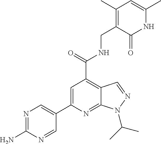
N1=C(N)N=CC(C2=CC(C(NCC3=C(C)C=C(C)NC3=O)=O)=C3C(=N2)N(C(C)C)N=C3)=C1
